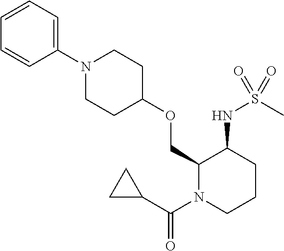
C1=CC=C(N2CCC(OCC3N(C(C4CC4)=O)CCCC3NS(=O)(C)=O)CC2)C=C1
